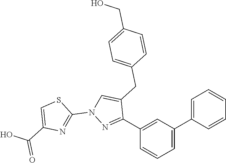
C1(C2=CC(C3=CC=CC=C3)=CC=C2)=NN(C2=NC(C(=O)O)=CS2)C=C1CC1=CC=C(CO)C=C1
